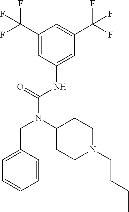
C1(C(F)(F)F)=CC(NC(N(C2CCN(CCCC)CC2)CC2=CC=CC=C2)=O)=CC(C(F)(F)F)=C1
